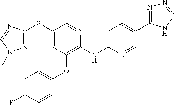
C1(SC2=NN(C)C=N2)=CC(OC2=CC=C(F)C=C2)=C(NC2=CC=C(C3=NN=NN3)C=N2)N=C1
